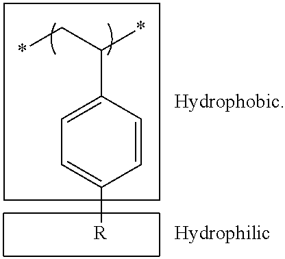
C1=C(C(C*)*)C=CC([R])=C1
